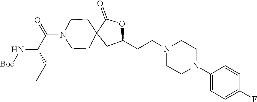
C1(N2CCN(CCC3OC(=O)C4(C3)CCN(C(C(N[Boc])CC)=O)CC4)CC2)=CC=C(F)C=C1
